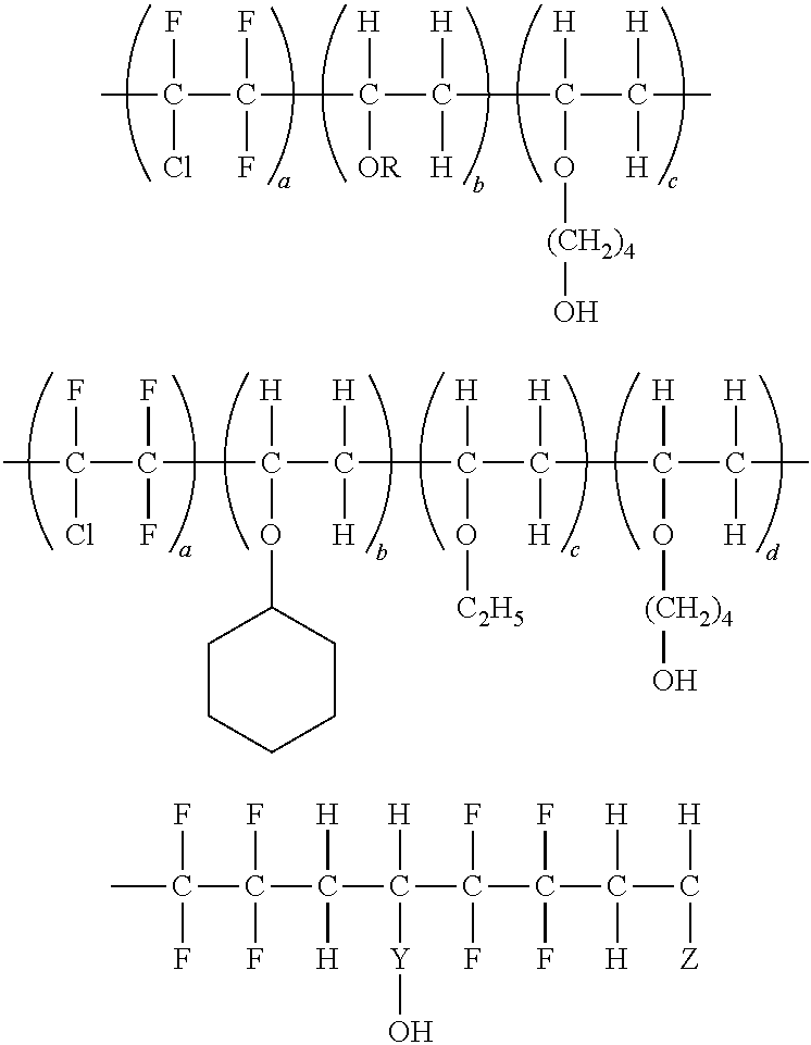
CC(C(C(C(C(C(C)([H])[H])([H])O[(CH2)4]O)([H])[H])([H])[OR])(F)F)(F)Cl.C(C(C(C(C(C(C(C)([H])[H])([H])O[(CH2)4]O)([H])[H])([H])O[C2H5])([H])[H])([H])OC1CCCCC1)(C(C)(F)Cl)(F)F.CC(C(C(C(C(C(C(C([H])[Z])([H])[H])(F)F)(F)F)([H])[Y]O)([H])[H])(F)F)(F)F
